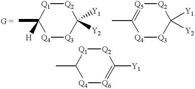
[Q4]1[Q3]C([Y1])([Y2])[Q2][Q1]C1(C)[H].[Q4]1[Q3]C([Y1])([Y2])[Q2][Q5]=C1C.[Q4]1[Q6]=C([Y1])[Q2][Q1]C1C
